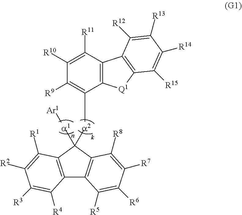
[a1]([Ar1])C1([a2]C2=C([R9])C([R10])=C([R11])C3=C2[Q1]C2=C3C([R12])=C([R13])C([R14])=C2[R15])C2=C(C3=C1C([R1])=C([R2])C([R3])=C3[R4])C([R5])=C([R6])C([R7])=C2[R8]
